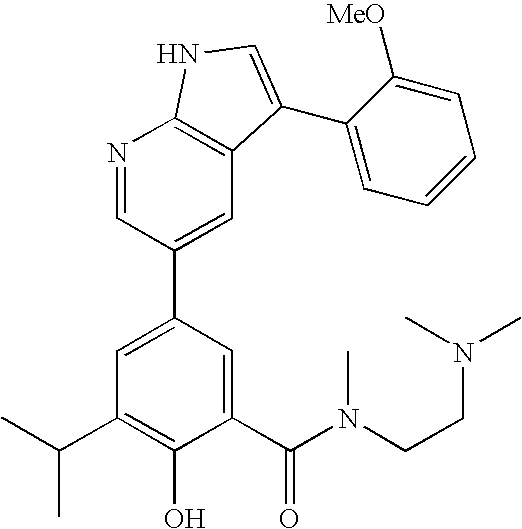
C1(C(N(CCN(C)C)C)=O)=CC(C2=CC3=C(N=C2)NC=C3C2=CC=CC=C2[MeO])=CC(C(C)C)=C1O
